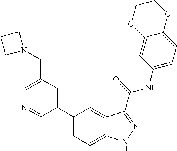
C1(CN2CCC2)=CN=CC(C2=CC=C3C(=C2)C(C(NC2=CC=C4C(=C2)OCCO4)=O)=NN3)=C1
